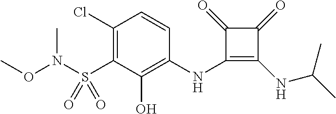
C1(Cl)=C(S(=O)(=O)N(OC)C)C(O)=C(NC2=C(NC(C)C)C(=O)C2=O)C=C1
